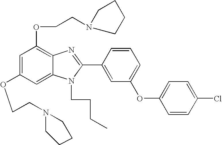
C1=C(OCCN2CCCC2)C=C2C(=C1OCCN1CCCC1)N=C(C1=CC(OC3=CC=C(Cl)C=C3)=CC=C1)N2CCCC
